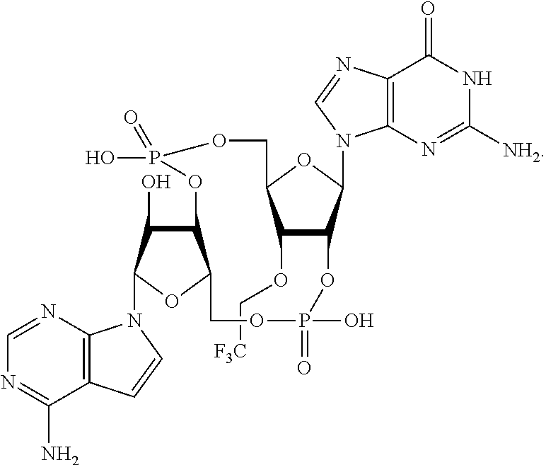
C(OC1C2OP(=O)(O)OCC3C(C(O)C(N4C5=C(C(N)=NC=N5)C=C4)O3)OP(=O)(O)OCC1OC2N1C2=C(C(=O)NC([NH2])=N2)N=C1)[F3C]
